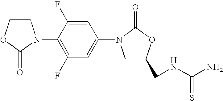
C1COC(=O)N1C1=C(F)C=C(N2CC(CNC(=S)N)OC2=O)C=C1F
